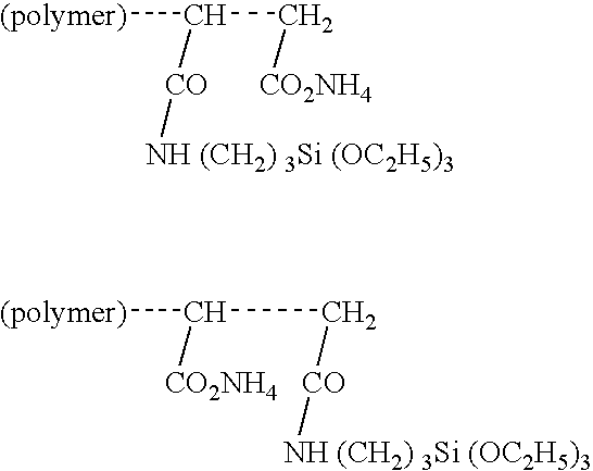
C([(polymer)])(C[CO2NH4])[CO][NH (CH2) 3Si (OC2H5)3].C([(polymer)])(C[CO][NH (CH2) 3Si (OC2H5)3])[CO2NH4]
